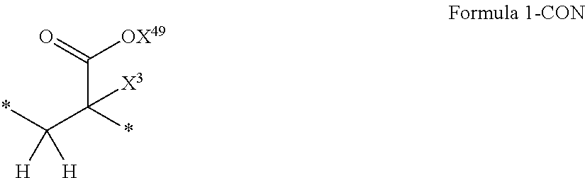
*C(C(C(=O)[OX49])([X3])*)([H])[H]
